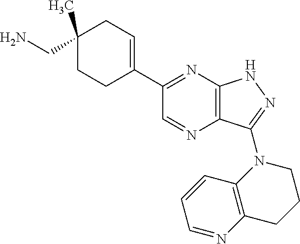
C1(C)(CN)CC=C(C2=NC3=C(N=C2)C(N2CCCC4=C2C=CC=N4)=NN3)CC1
